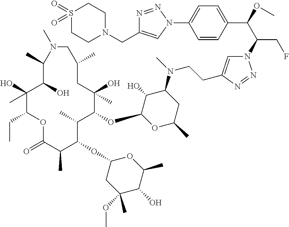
C1(O)(C)C(CC)OC(=O)C(C)C(OC2CC(OC)(C)C(O)C(C)O2)C(C)C(OC2OC(C)CC(N(C)CCC3=CN(C(C(OC)C4=CC=C(N5C=C(CN6CCS(=O)(=O)CC6)N=N5)C=C4)CF)N=N3)C2O)C(O)(C)CC(C)CN(C)C(C)C1O
